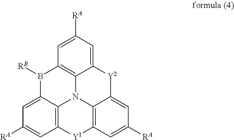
C1=C2C3=C(C=C1[RA])[Y1]C1=C4N3C3=C(B2[RB])C=C([RA])C=C3[Y2]C4=CC([RA])=C1
